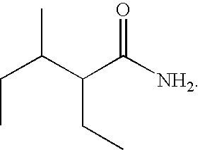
C(C(C(C([NH2])=O)CC)C)C
